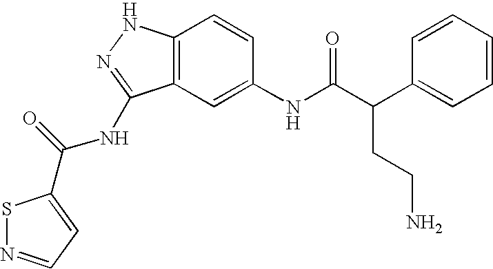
C12=C(C=C(NC(C(C3=CC=CC=C3)CCN)=O)C=C1)C(NC(=O)C1=CC=NS1)=NN2
